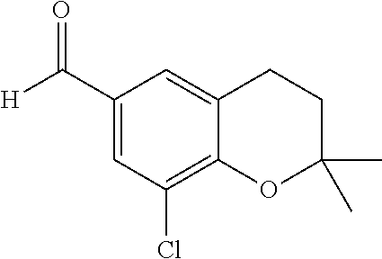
C1(C([H])=O)=CC(Cl)=C2C(=C1)CCC(C)(C)O2
